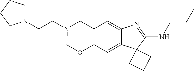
C1(OC)=C(CNCCN2CCCC2)C=C2C(=C1)C1(C(NCCC)=N2)CCC1
